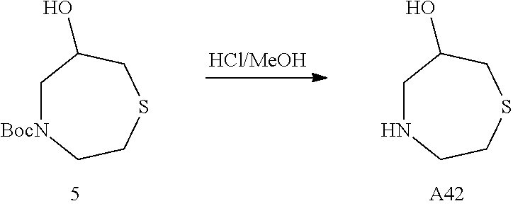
C1[BocN]CCSCC1O.C1NCCSCC1O.[A42]
